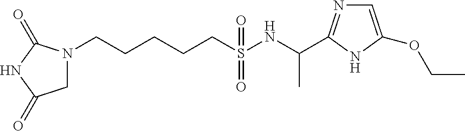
N1(CCCCCS(NC(C)C2=NC=C(OCC)N2)(=O)=O)CC(=O)NC1=O
